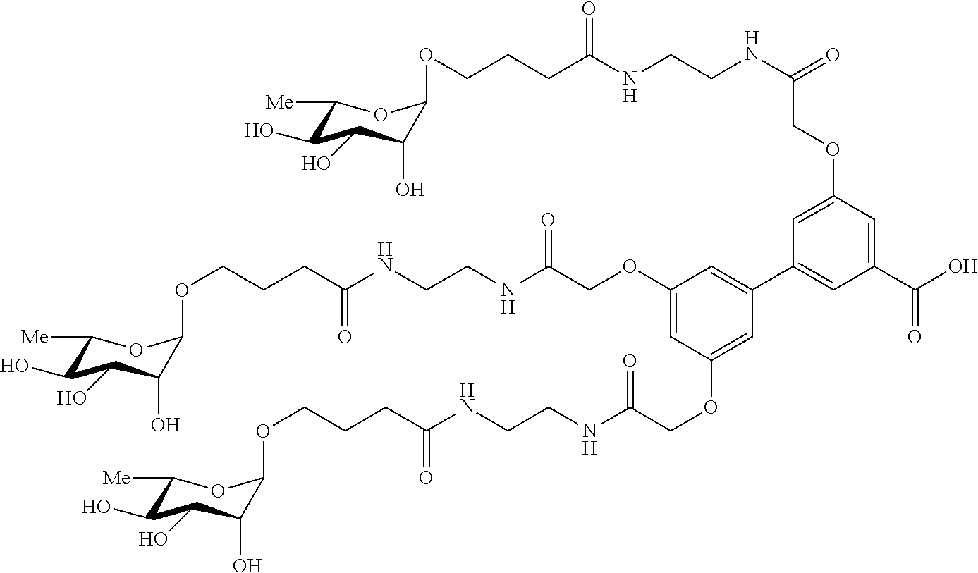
C1(OCC(NCCNC(CCCOC2C(O)C(O)C(O)C([Me])O2)=O)=O)=CC(OCC(NCCNC(CCCOC2C(O)C(O)C(O)C([Me])O2)=O)=O)=CC(C2=CC(C(O)=O)=CC(OCC(=O)NCCNC(CCCOC3C(O)C(O)C(O)C([Me])O3)=O)=C2)=C1
